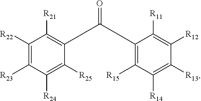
C1([R22])=C([R23])C([R24])=C([R25])C(C(C2=C([R15])C([R14])=C([R13])C([R12])=C2[R11])=O)=C1[R21]
